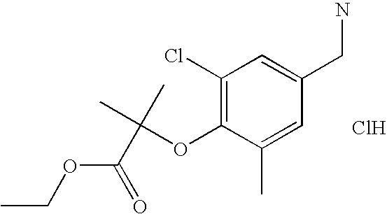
C1(Cl)=C(OC(C)(C)C(OCC)=O)C(C)=CC(CN)=C1.Cl
